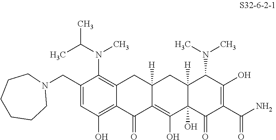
C1(CN2CCCCCC2)=CC(O)=C2C(=C1N(C(C)C)C)CC1([H])C(=C(O)C3(O)C([H])(C1)C(N(C)C)C(O)=C(C(N)=O)C3=O)C2=O
